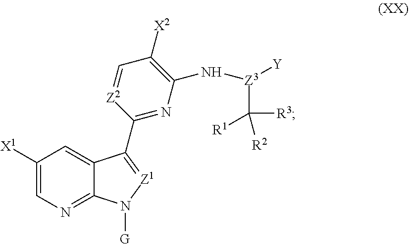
C1([X1])=CN=C2C(=C1)C(C1=NC(N[Z3]([Y])C([R3])([R1])[R2])=C([X2])C=[Z2]1)=[Z1]N2[G]
